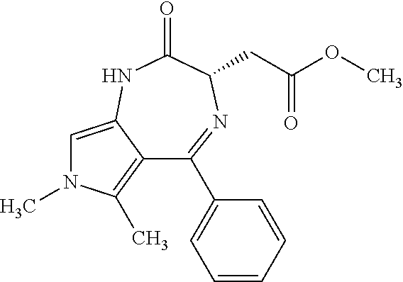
C1=C2C(=C(C)N1C)C(C1=CC=CC=C1)=NC(CC(OC)=O)C(=O)N2
